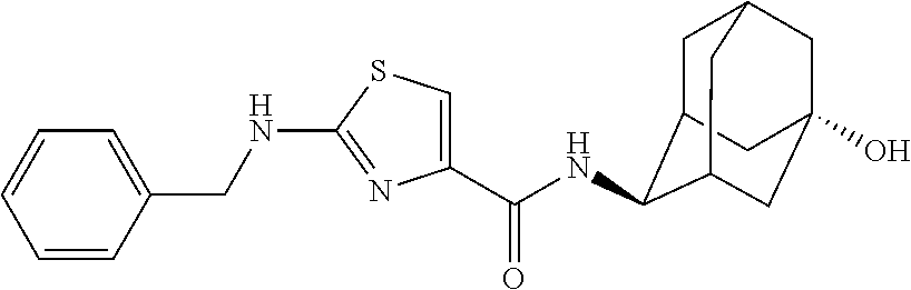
C1=C(CNC2=NC(C(NC3C4CC5CC(O)(CC3C5)C4)=O)=CS2)C=CC=C1
